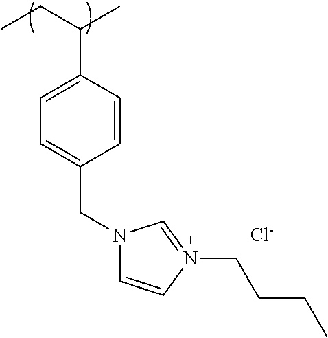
C1=CC(C(CC)C)=CC=C1CN1C=CN(CCCC)=C1.[Cl-]
